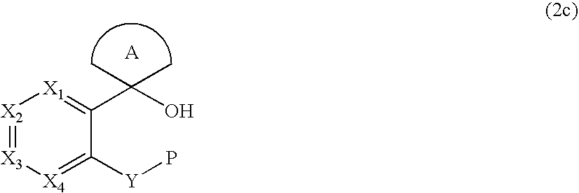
[X2]1=[X3][X4]=C([Y]P)C(C(O)(C)C)=[X1]1
